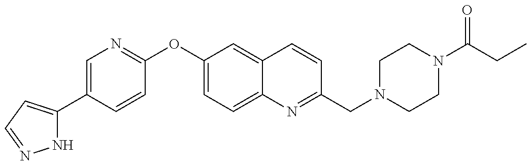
N1C(C2=CN=C(OC3=CC=C4C(=C3)C=CC(CN3CCN(C(CC)=O)CC3)=N4)C=C2)=CC=N1
